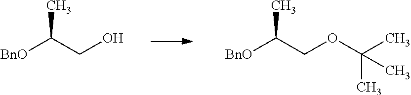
C(C(C)[BnO])O.C(C(C)[BnO])OC(C)(C)C
